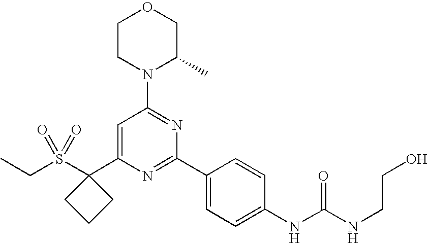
C(C)S(C1(C2=CC(N3C(C)COCC3)=NC(C3=CC=C(NC(NCCO)=O)C=C3)=N2)CCC1)(=O)=O
